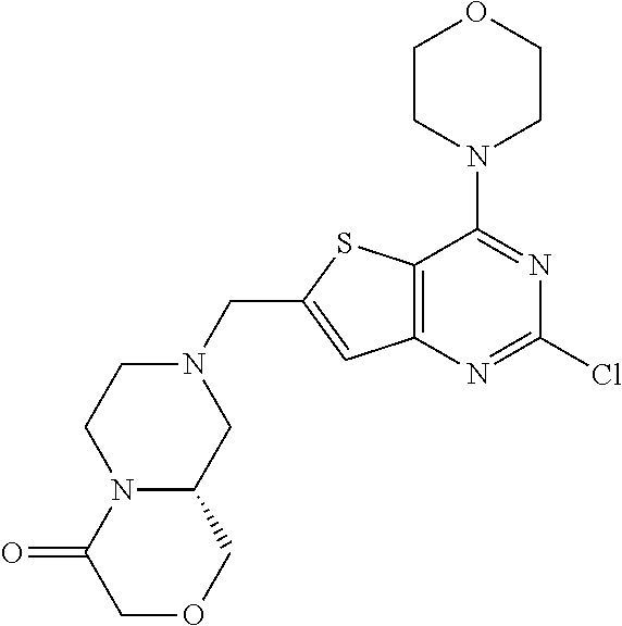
C12=C(N=C(Cl)N=C1N1CCOCC1)C=C(CN1CCN3C(C1)COCC3=O)S2
